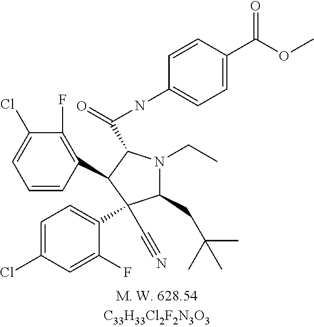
C1(CC(C)(C)C)N(CC)C(C(NC2=CC=C(C(OC)=O)C=C2)=O)C(C2=C(F)C(Cl)=CC=C2)C1(C1=CC=C(Cl)C=C1F)C#N
